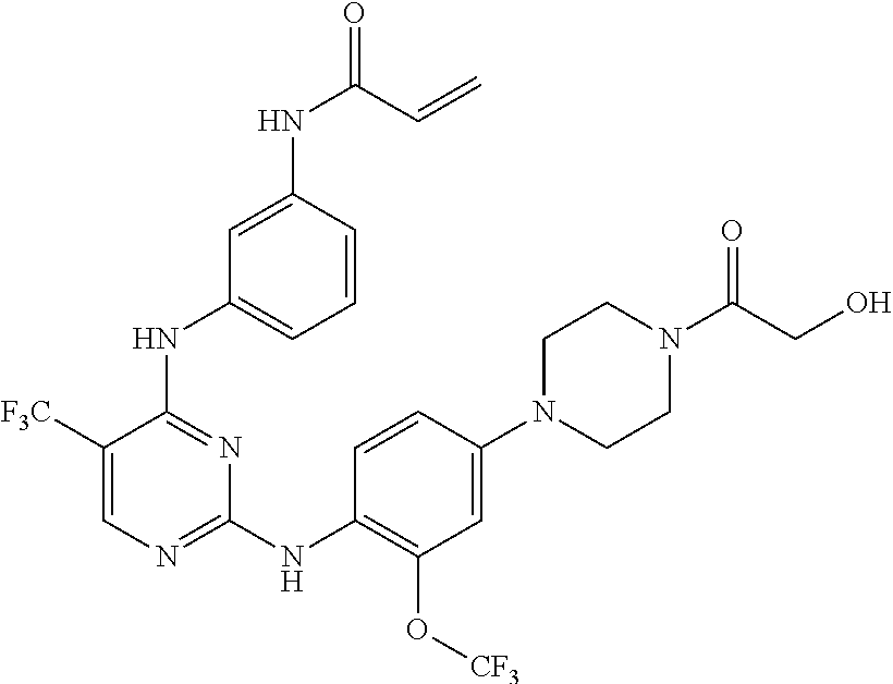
C1([F3C])=CN=C(NC2=C(O[CF3])C=C(N3CCN(C(CO)=O)CC3)C=C2)N=C1NC1=CC=CC(NC(=O)C=C)=C1
